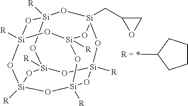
[Si]12([R])O[Si]3([R])O[Si]4([R])O[Si]([R])(O1)O[Si]1(CC5OC5)O[Si]([R])(O2)O[Si]([R])(O3)O[Si]([R])(O4)O1.C1CCC(*)C1
